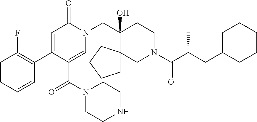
C1=CC=CC(C2=CC(=O)N(CC3(O)C4(CN(C(C(CC5CCCCC5)C)=O)CC3)CCCC4)C=C2C(N2CCNCC2)=O)=C1F
